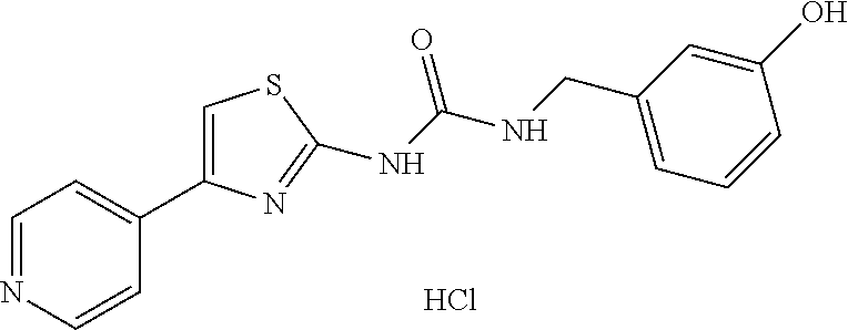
C1=NC=CC(C2=CSC(NC(=O)NCC3=CC=CC(O)=C3)=N2)=C1.Cl
